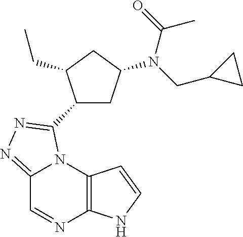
C12=C(N3C(=NN=C3C3CC(N(C(=O)C)CC4CC4)CC3CC)C=N1)C=CN2
